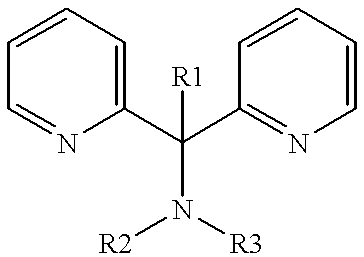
C1(C(C2=NC=CC=C2)([R1])N([R2])[R3])=CC=CC=N1
